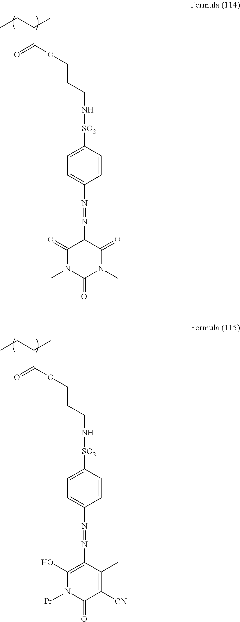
O(C(=O)C(CC)(C)C)CCCN[SO2]C1=CC=C(N=NC2C(=O)N(C)C(=O)N(C)C2=O)C=C1.O(C(=O)C(CC)(C)C)CCCN[SO2]C1=CC=C(N=NC2=C(O)N([Pr])C(=O)C([CN])=C2C)C=C1
